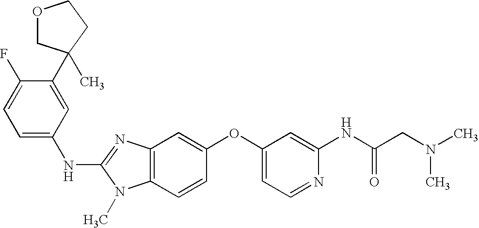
C1(C2(C)COCC2)=CC(NC2=NC3=C(N2C)C=CC(OC2=CC=NC(NC(CN(C)C)=O)=C2)=C3)=CC=C1F
